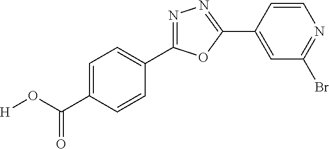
[H]OC(C1=CC=C(C2=NN=C(C3=CC(Br)=NC=C3)O2)C=C1)=O
